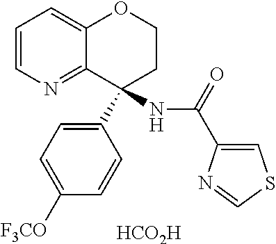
C1=CN=C2C(=C1)OCCC2(C1=CC=C([F3CO])C=C1)NC(=O)C1=CSC=N1.[HCO2H]
